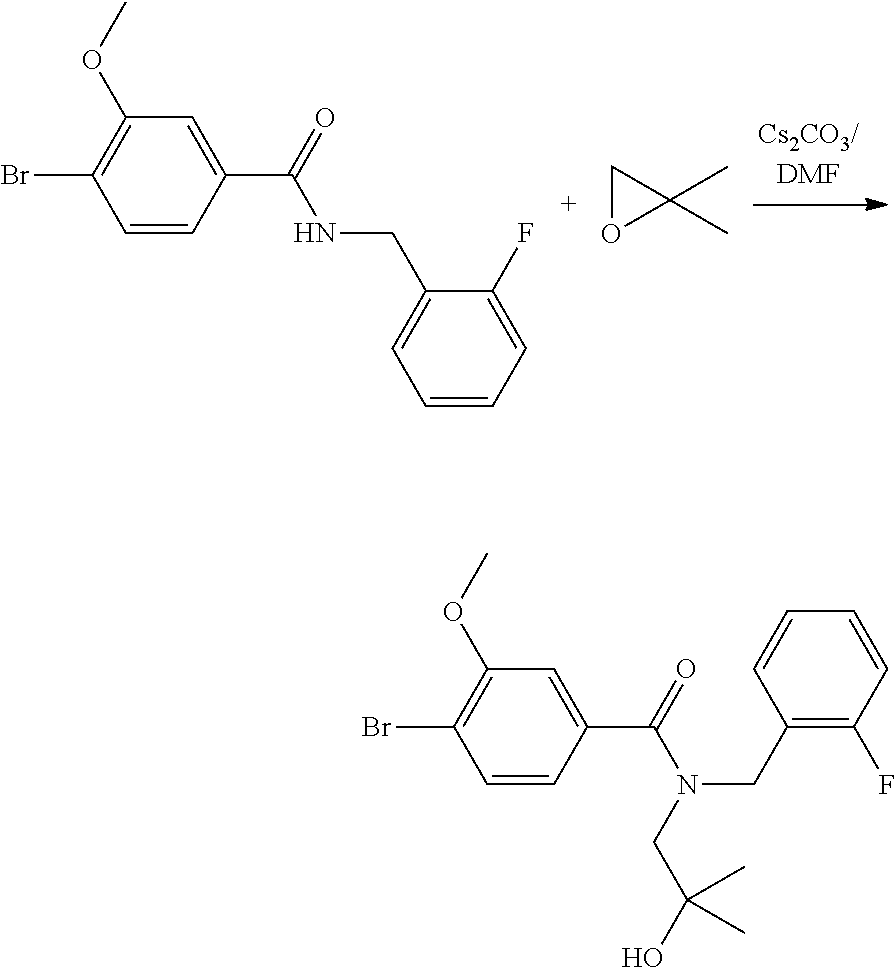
C1=CC(C(NCC2=CC=CC=C2F)=O)=CC(OC)=C1Br.C1OC1(C)C.C1=CC(C(N(CC2=C(F)C=CC=C2)CC(O)(C)C)=O)=CC(OC)=C1Br
